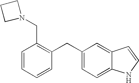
C1=CC=CC(CC2=CC=C3C(=C2)C=CN3)=C1CN1CCC1
